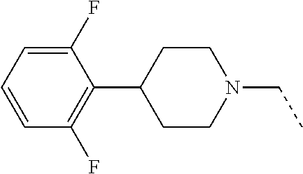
C1(F)=CC=CC(F)=C1C1CCN(CC)CC1
